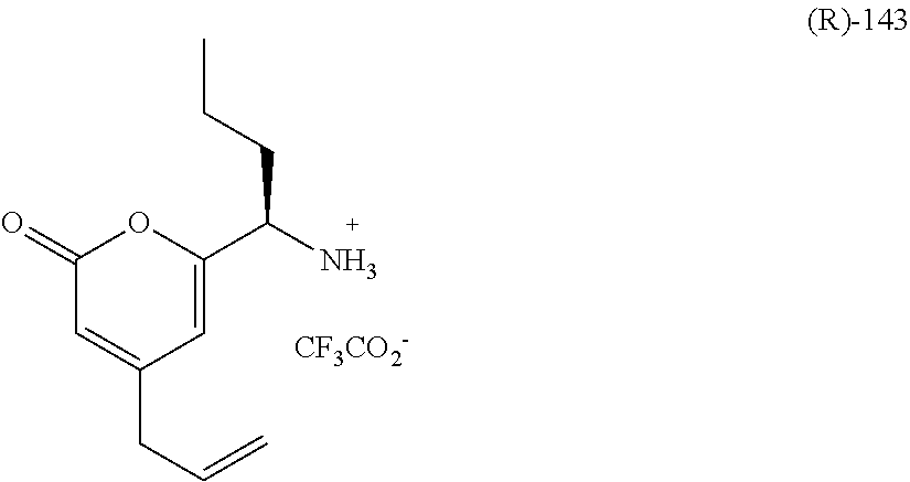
C1(=O)C=C(CC=C)C=C(C(N)CCC)O1.[CF3CO2-]
